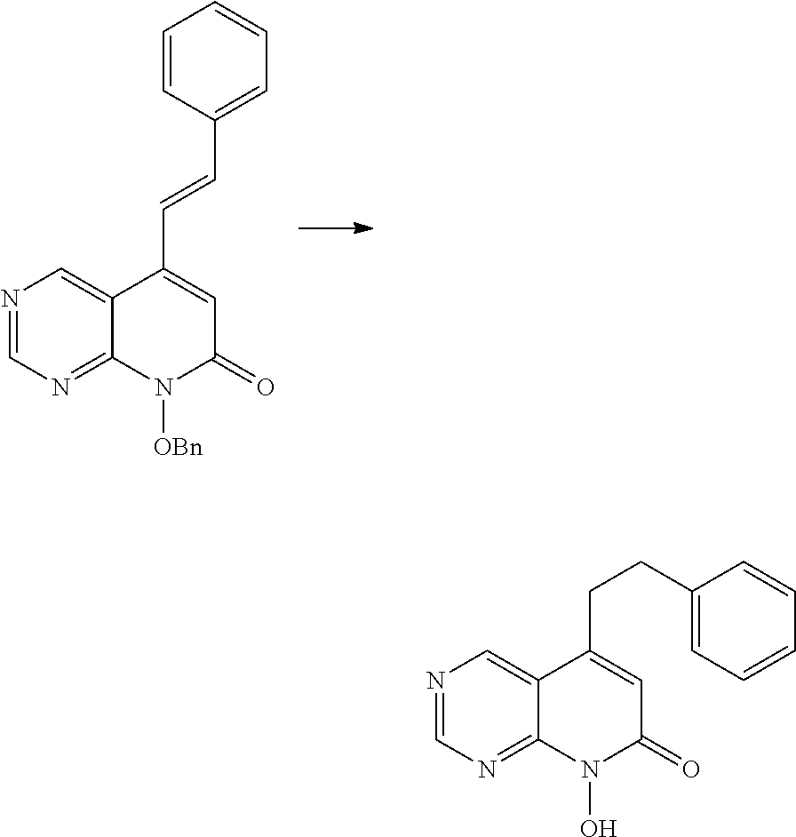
N1=CN=C2C(=C1)C(CCC1=CC=CC=C1)=CC(=O)N2O.N1=CN=C2C(=C1)C(C=CC1=CC=CC=C1)=CC(=O)N2[OBn]
